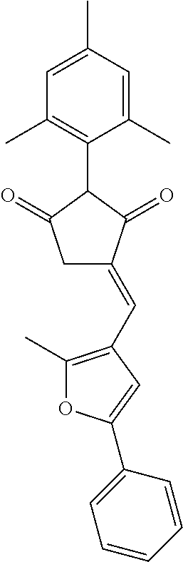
C1=C(C)C=C(C)C(C2C(=O)CC(=CC3=C(C)OC(C4=CC=CC=C4)=C3)C2=O)=C1C
